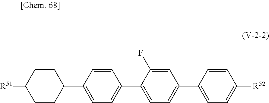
C1(C2=CC=C(C3=CC=C(C4=CC=C([R52])C=C4)C=C3F)C=C2)CCC([R51])CC1
